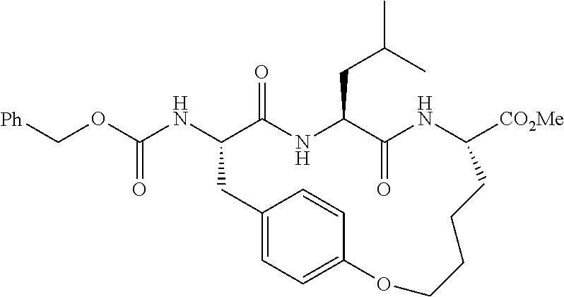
N(C1C(=O)NC(CC(C)C)C(=O)NC([CO2Me])CCCCOC2=CC=C(C1)C=C2)C(OC[Ph])=O
